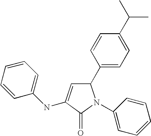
C1=CC=C(NC2=CC(C3=CC=C(C(C)C)C=C3)N(C3=CC=CC=C3)C2=O)C=C1
